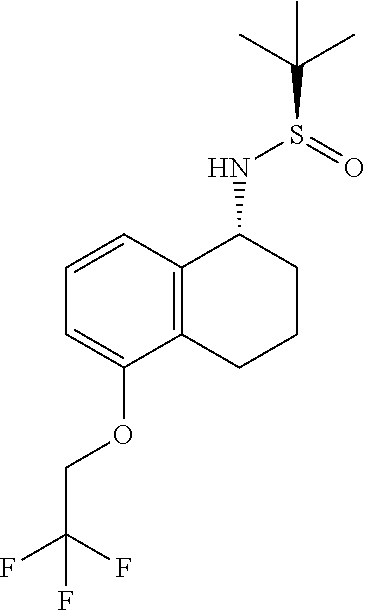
C1=C(OCC(F)(F)F)C2=C(C=C1)C(NS(C(C)(C)C)=O)CCC2
